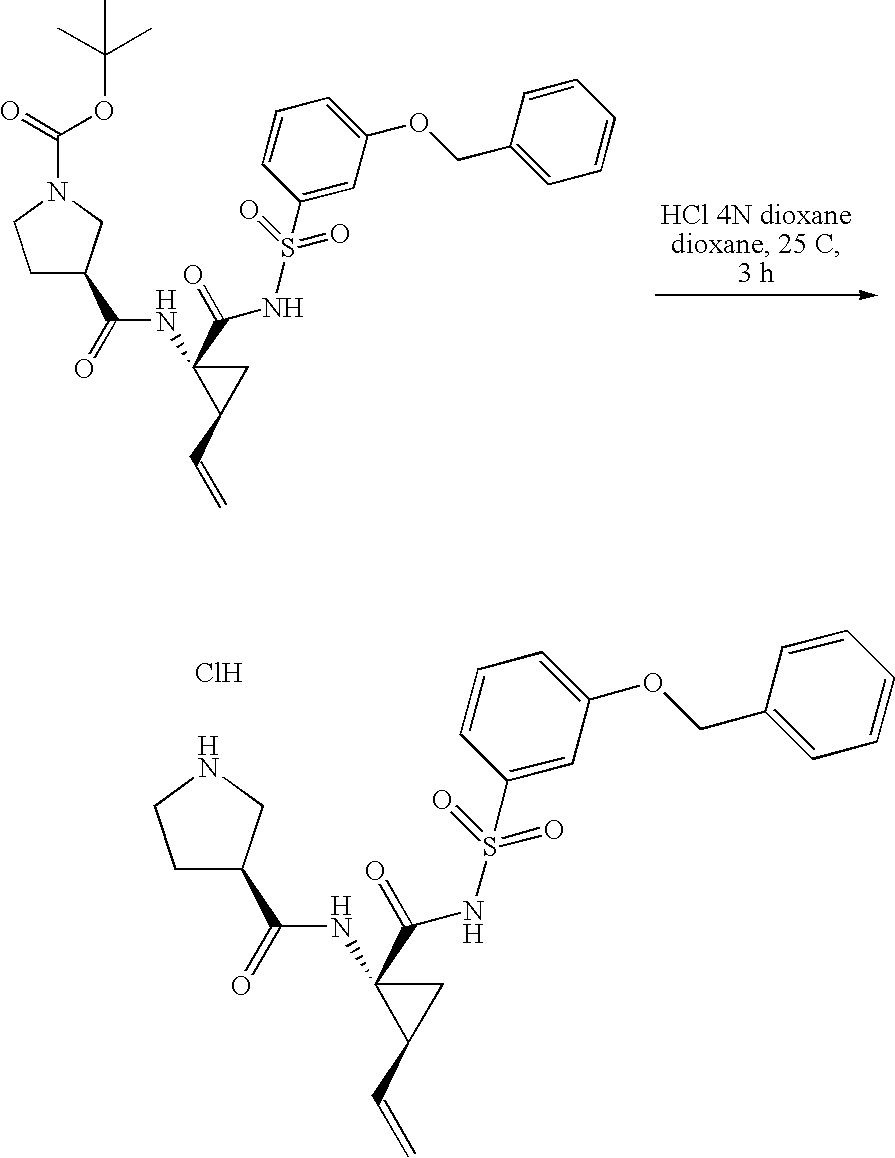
C1=CC(S(=O)(=O)NC(=O)C2(NC(C3CCN(C(=O)OC(C)(C)C)C3)=O)CC2C=C)=CC(OCC2=CC=CC=C2)=C1.Cl.O=C(NS(C1=CC(OCC2=CC=CC=C2)=CC=C1)(=O)=O)C1(NC(C2CCNC2)=O)CC1C=C
